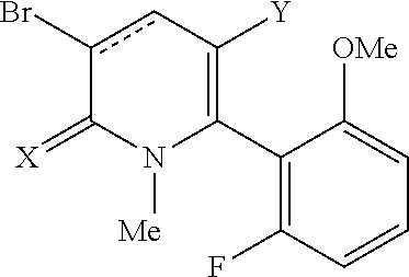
C1(C2=C([Y])cc(Br)C(=[X])N2[Me])=C(F)C=CC=C1[OMe]
